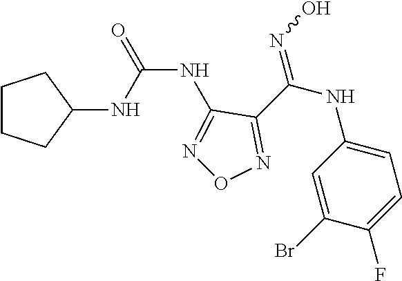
C(NC1=NON=C1C(NC1=CC=C(F)C(Br)=C1)=NO)(=O)NC1CCCC1
